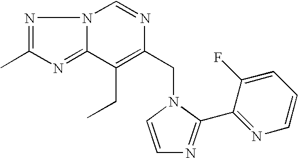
N1=C(C)N=C2N1C=NC(CN1C(C3=NC=CC=C3F)=NC=C1)=C2CC
